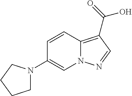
C1=CC2=C(C(=O)O)C=NN2C=C1N1CCCC1
